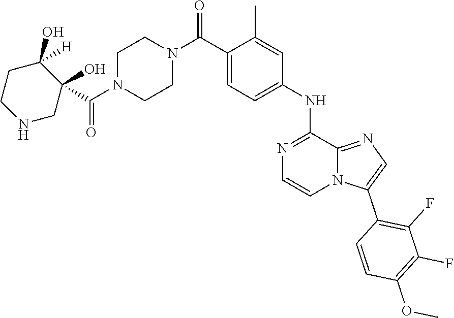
N1(C(C2=CC=C(NC3=NC=CN4C3=NC=C4C3=C(F)C(F)=C(OC)C=C3)C=C2C)=O)CCN(C(C2(O)C(O)([H])CCNC2)=O)CC1
